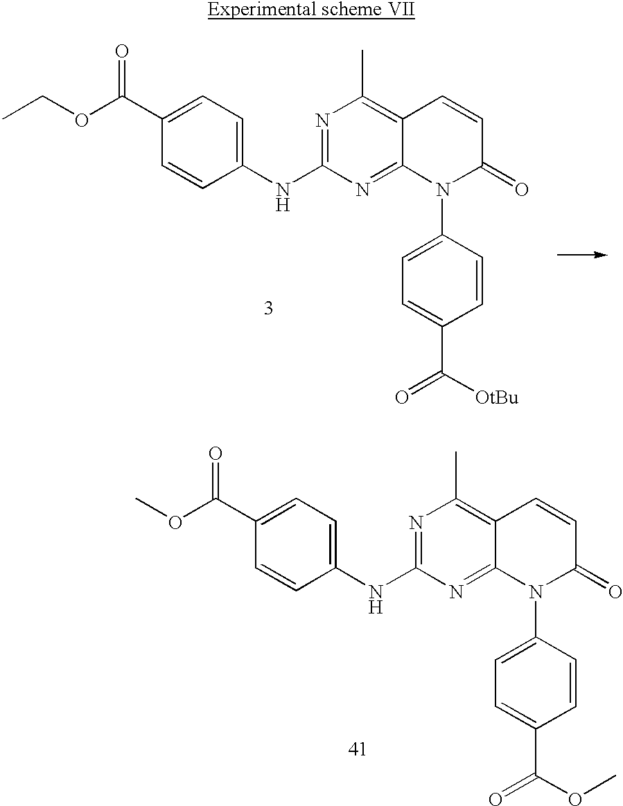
N(C1=NC(C)=C2C(=N1)N(C1=CC=C(C([OtBu])=O)C=C1)C(=O)C=C2)C1=CC=C(C(OCC)=O)C=C1.N(C1=NC(C)=C2C(=N1)N(C1=CC=C(C(OC)=O)C=C1)C(=O)C=C2)C1=CC=C(C(OC)=O)C=C1
